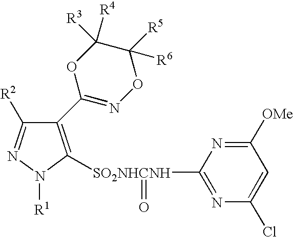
C1(C2=NOC([R6])([R5])C([R3])([R4])O2)=C([SO2NHCNH](C2=NC(Cl)=CC([OMe])=N2)=O)N([R1])N=C1[R2]
